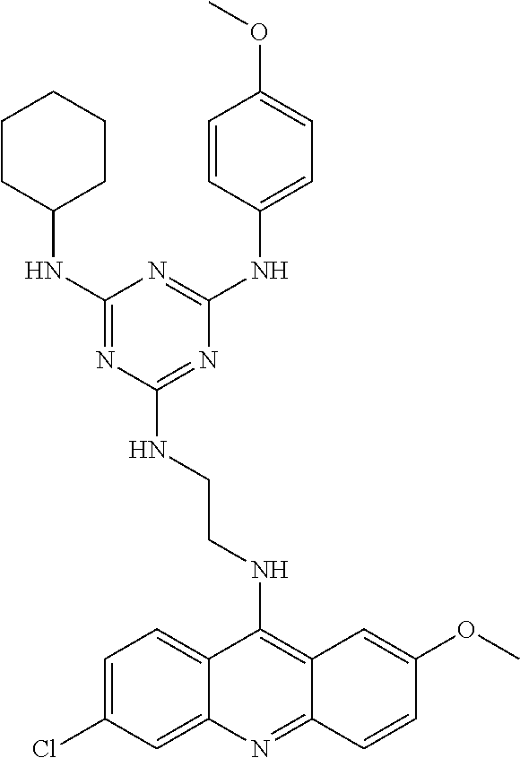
N(C1CCCCC1)C1=NC(NCCNC2=C3C(=NC4=CC(Cl)=CC=C24)C=CC(OC)=C3)=NC(NC2=CC=C(OC)C=C2)=N1
